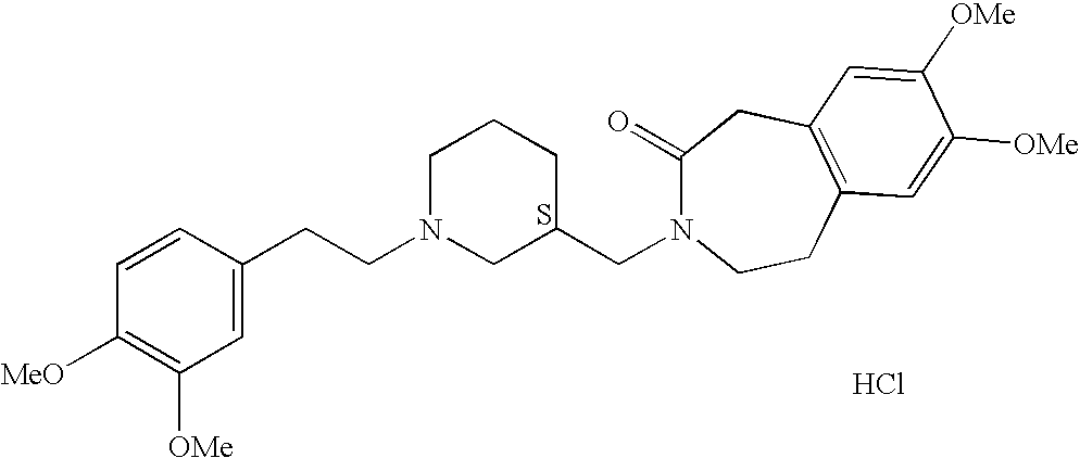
S.C1=CC([MeO])=C([OMe])C=C1CCN1CC(CN2C(=O)CC3=C(CC2)C=C([OMe])C([OMe])=C3)CCC1.Cl
